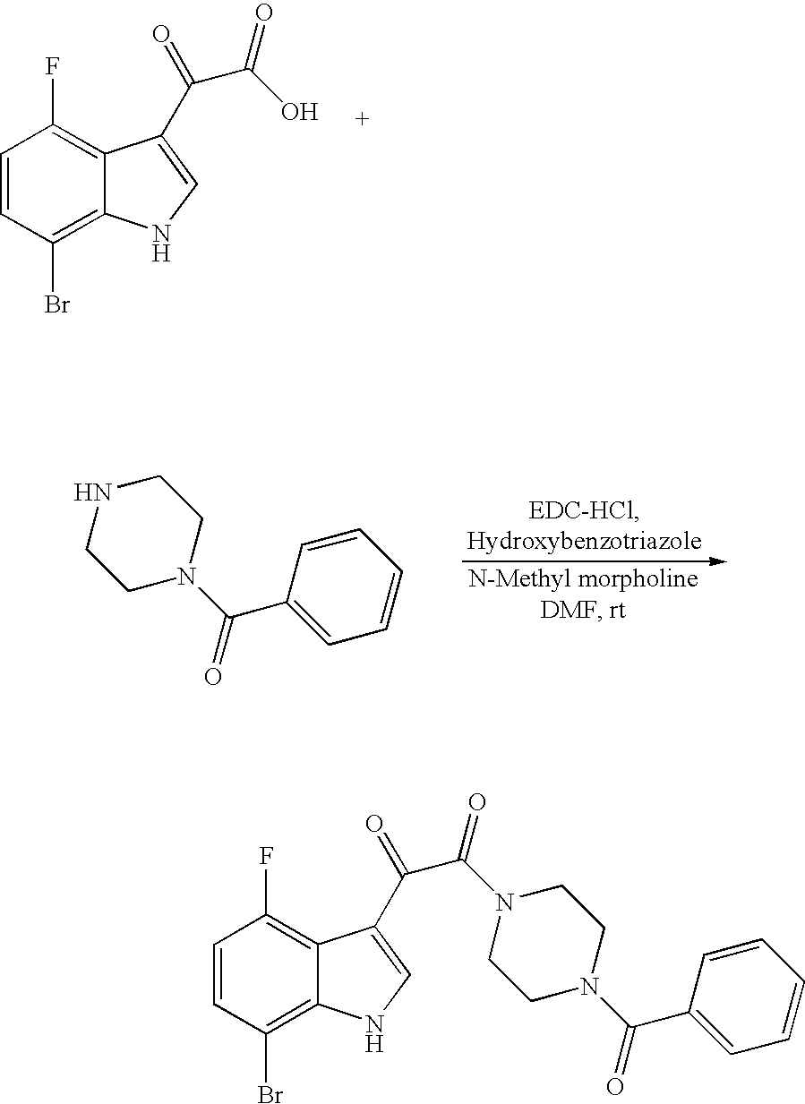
C1=CC(Br)=C2C(=C1F)C(C(=O)C(=O)O)=CN2.C1NCCN(C(=O)C2=CC=CC=C2)C1.C1=CC(Br)=C2C(=C1F)C(C(=O)C(=O)N1CCN(C(=O)C3=CC=CC=C3)CC1)=CN2
